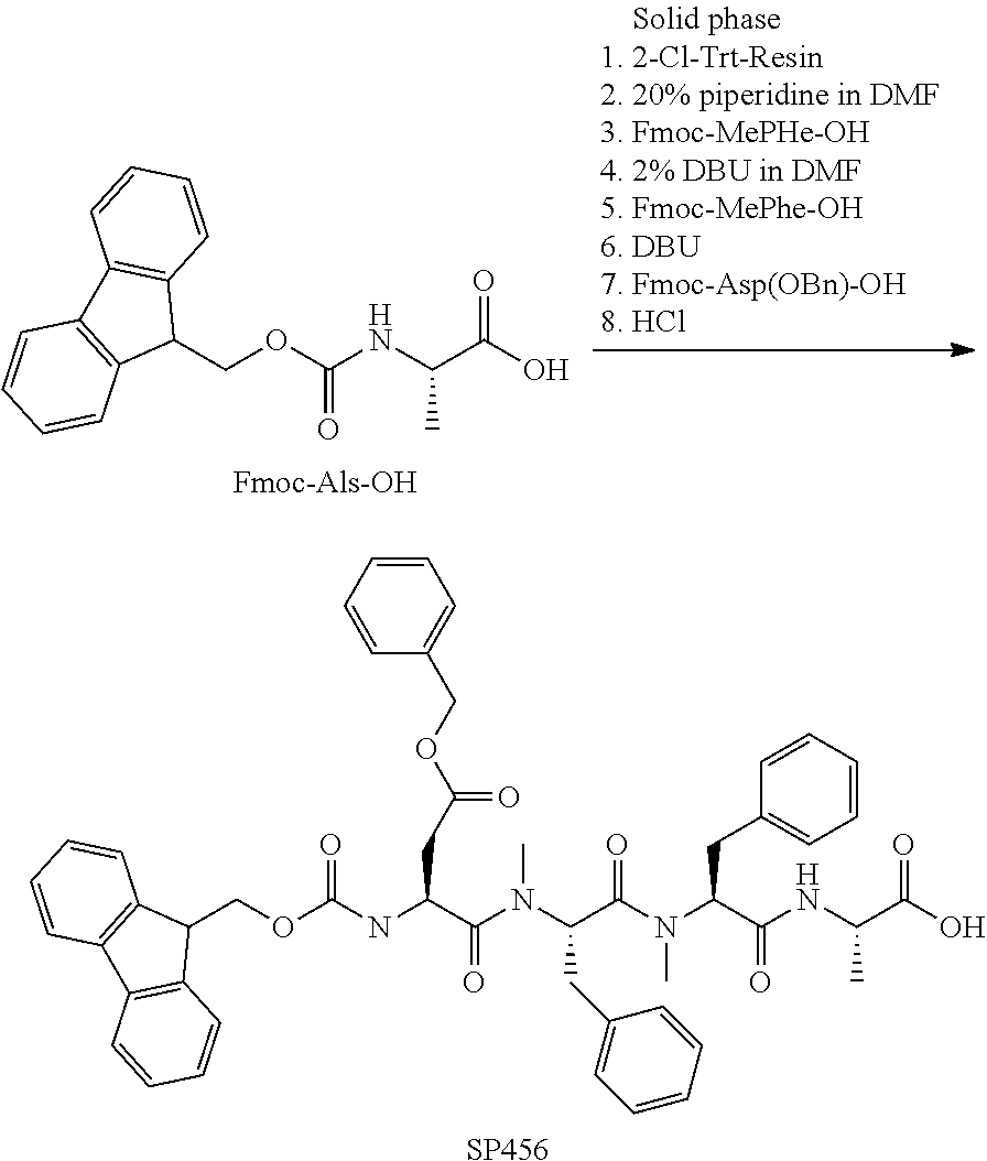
O(C(NC(C(O)=O)C)=O)CC1C2=C(C3=C1C=CC=C3)C=CC=C2.[SP456].C(C(N(C(C(N(C(C(NC(C(O)=O)C)=O)CC1=CC=CC=C1)C)=O)CC1=CC=CC=C1)C)=O)(NC(OCC1C2=C(C3=C1C=CC=C3)C=CC=C2)=O)CC(OCC1=CC=CC=C1)=O
